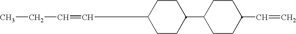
C1C(C2CCC(C=CCC)CC2)CCC(C=C)C1
